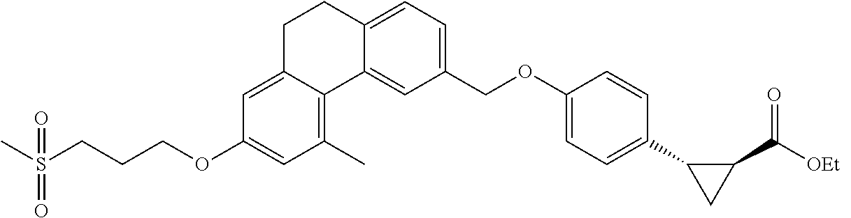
C12=CC=C(COC3=CC=C(C4C(C([OEt])=O)C4)C=C3)C=C1C1=C(C)C=C(OCCCS(C)(=O)=O)C=C1CC2
